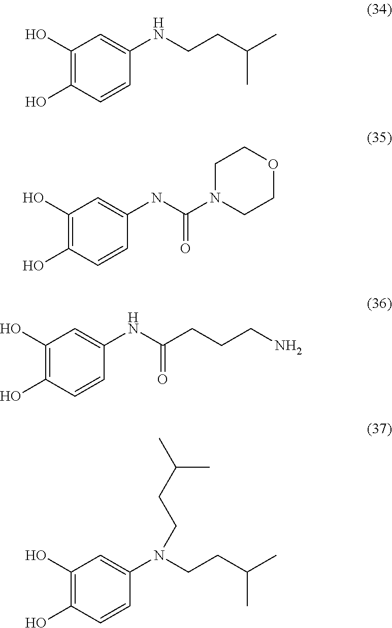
C1(O)=C(O)C=CC(NCCC(C)C)=C1.C1(O)=C(O)C=CC(NC(N2CCOCC2)=O)=C1.C1(O)=C(O)C=CC(NC(CCCN)=O)=C1.C1(O)=C(O)C=CC(N(CCC(C)C)CCC(C)C)=C1
